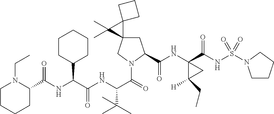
C1C2(CN(C(=O)C(NC(C(NC(=O)C3N(CC)CCCC3)C3CCCCC3)=O)C(C)(C)C)C1C(NC1(C(NS(=O)(=O)N3CCCC3)=O)C([H])(CC)C1)=O)C1(C2(C)C)CCC1
